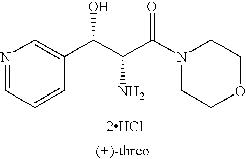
[2HCl].C(C(C(N1CCOCC1)=O)N)(O)C1=CN=CC=C1
